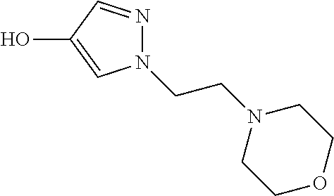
N1(CCN2CCOCC2)N=CC(O)=C1
